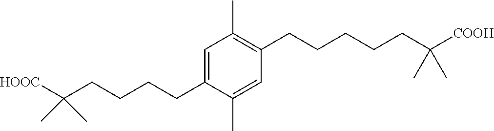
C1(C)=C(CCCCCC(C)(C)[COOH])C=C(C)C(CCCCC(C)(C)[HOOC])=C1
